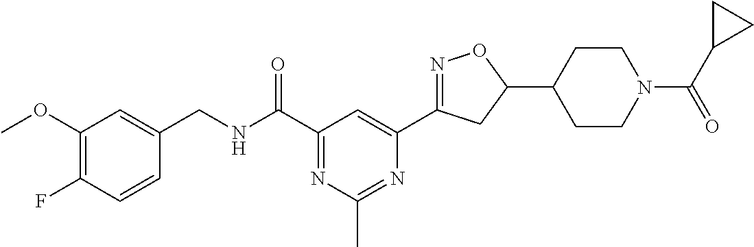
C1(CNC(C2=NC(C)=NC(C3=NOC(C4CCN(C(C5CC5)=O)CC4)C3)=C2)=O)=CC(OC)=C(F)C=C1
